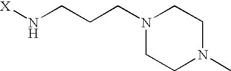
[X]NCCCN1CCN(C)CC1
